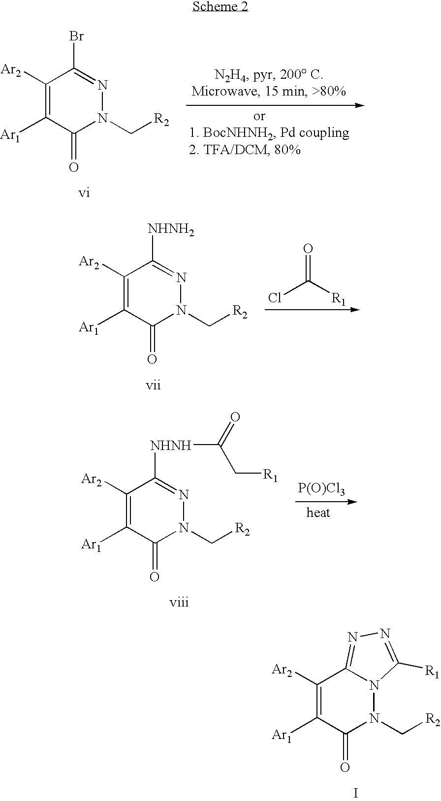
C1([Ar2])=C([Ar1])C(=O)N(C[R2])N=C1Br.C1([Ar2])=C([Ar1])C(=O)N(C[R2])N=C1[NHNH2].ClC(=O)[R1].C1([Ar2])=C([Ar1])C(=O)N(C[R2])N=C1[NHNH]C(C[R1])=O.[P(O)Cl3].C1([Ar2])=C([Ar1])C(=O)N(C[R2])N2C1=NN=C2[R1].I
